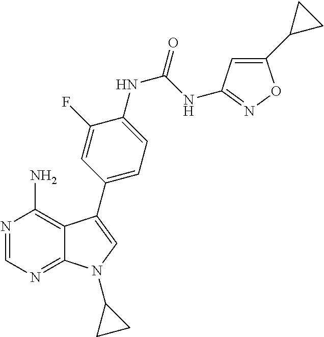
N1=CN=C2C(=C1N)C(C1=CC=C(NC(NC3=NOC(C4CC4)=C3)=O)C(F)=C1)=CN2C1CC1
